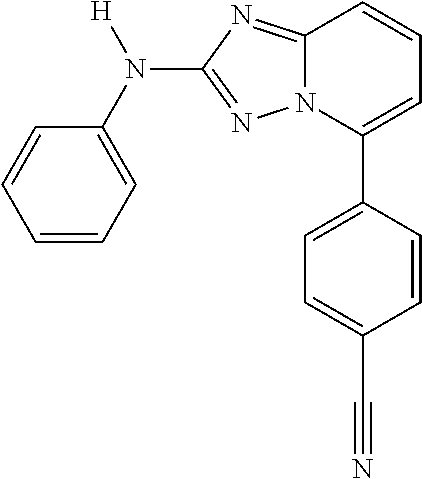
C1=CC=C(N(C2=NN3C(=N2)C=CC=C3C2=CC=C(C#N)C=C2)[H])C=C1
